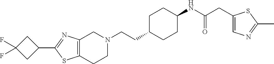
C12=C(CCN(CCC3CCC(NC(CC4=CN=C(C)S4)=O)CC3)C1)SC(C1CC(F)(F)C1)=N2
